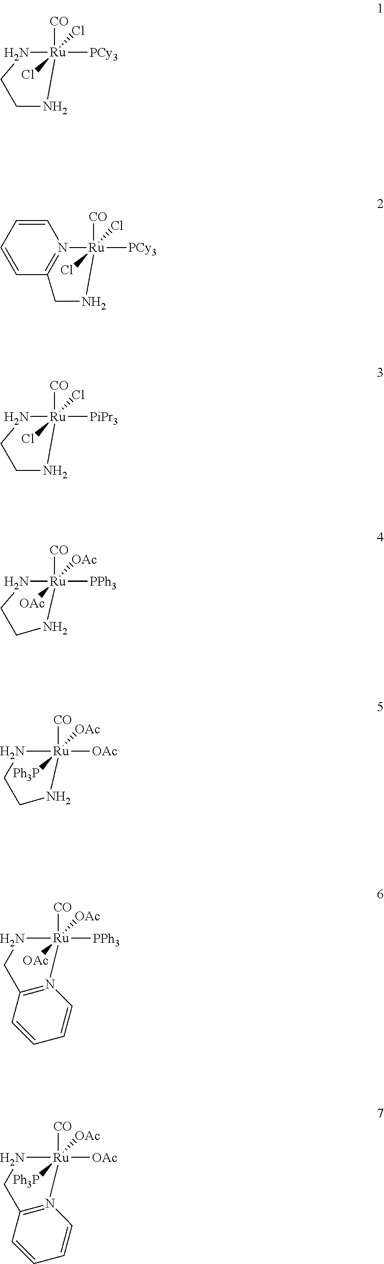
N1[Ru]([PCy3])([CO])(Cl)(Cl)NCC1.N12=C(CN[Ru]1([PCy3])([CO])(Cl)Cl)C=CC=C2.N1[Ru]([PiPr3])([CO])(Cl)(Cl)NCC1.N1[Ru]([PPh3])([CO])([OAc])([OAc])NCC1.N1[Ru]([OAc])([CO])([OAc])([Ph3P])NCC1.N1[Ru]([PPh3])([CO])([OAc])([OAc])N2=C(C=CC=C2)C1.N1[Ru]([OAc])([CO])([OAc])([Ph3P])N2=C(C=CC=C2)C1
